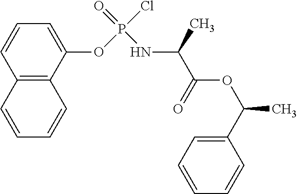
C1(OP(Cl)(=O)NC(C)C(OC(C2=CC=CC=C2)C)=O)=CC=CC2=C1C=CC=C2
